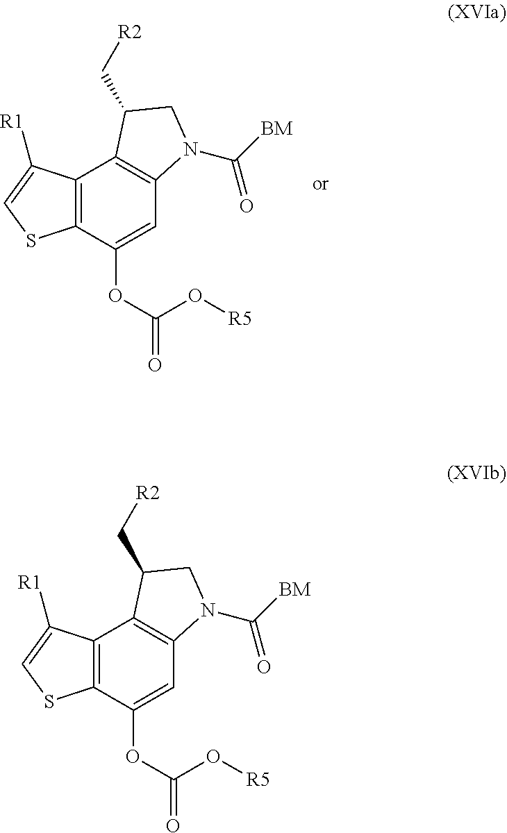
C12=C(C(OC(=O)O[R5])=CC3=C1C(C[R2])CN3C([BM])=O)SC=C2[R1].C12=C(C(OC(=O)O[R5])=CC3=C1C(C[R2])CN3C([BM])=O)SC=C2[R1]
